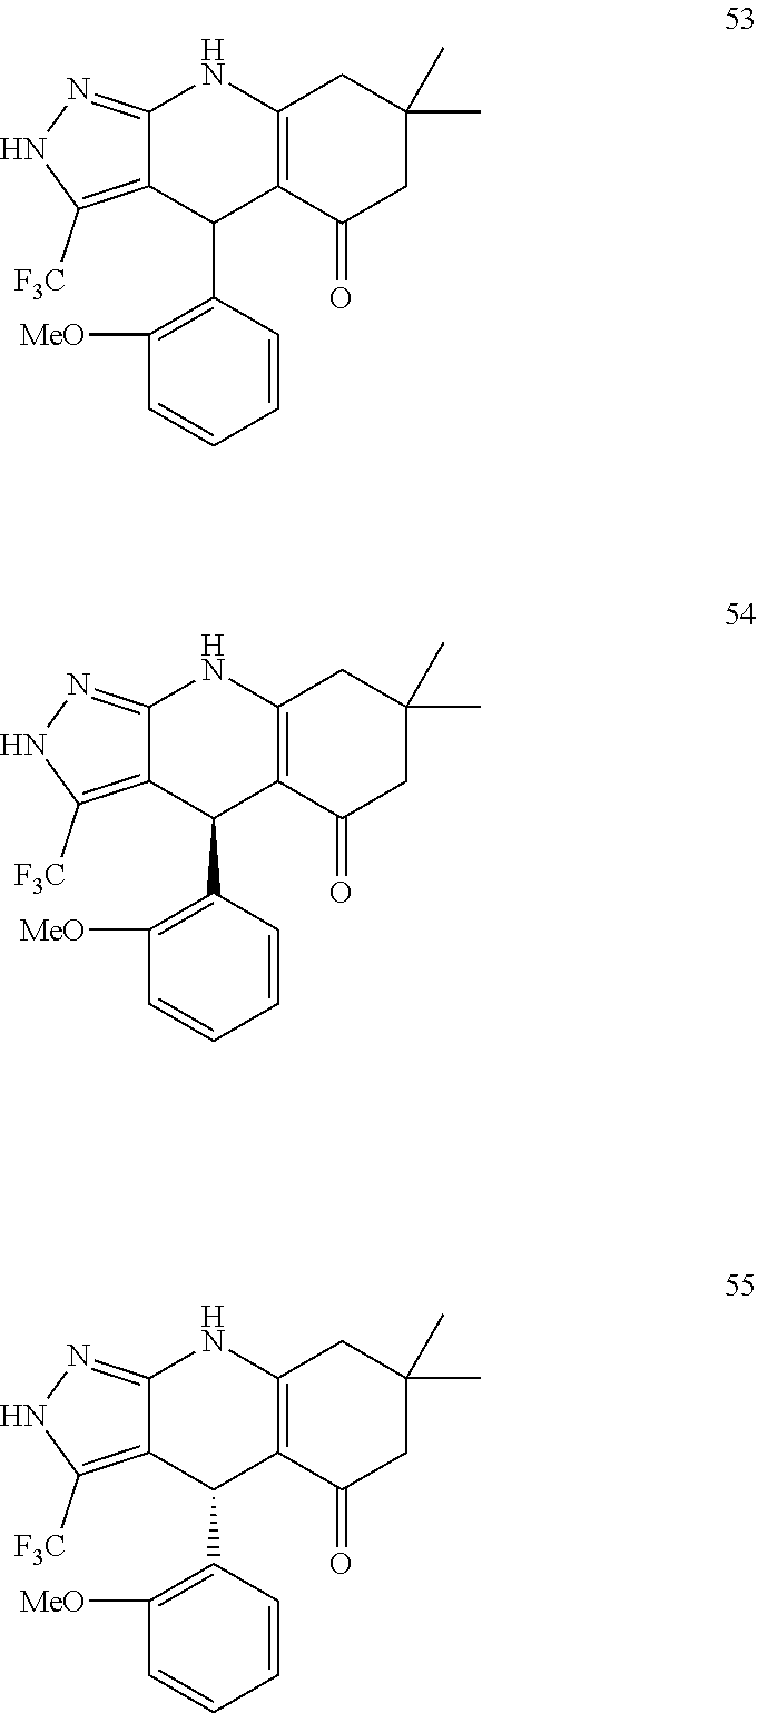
C1(C)(C)CC(=O)C2=C(C1)NC1=NNC([F3C])=C1C2C1=C([MeO])C=CC=C1.C1(C)(C)CC(=O)C2=C(C1)NC1=NNC([F3C])=C1C2C1=C([MeO])C=CC=C1.C1(C)(C)CC(=O)C2=C(C1)NC1=NNC([F3C])=C1C2C1=C([MeO])C=CC=C1
